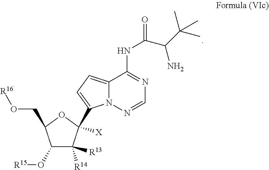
C1(O[R15])C([R13])([R14])C([X])(C2=CC=C3N2N=CN=C3NC(=O)C(C(C)(C)C)N)OC1CO[R16]
